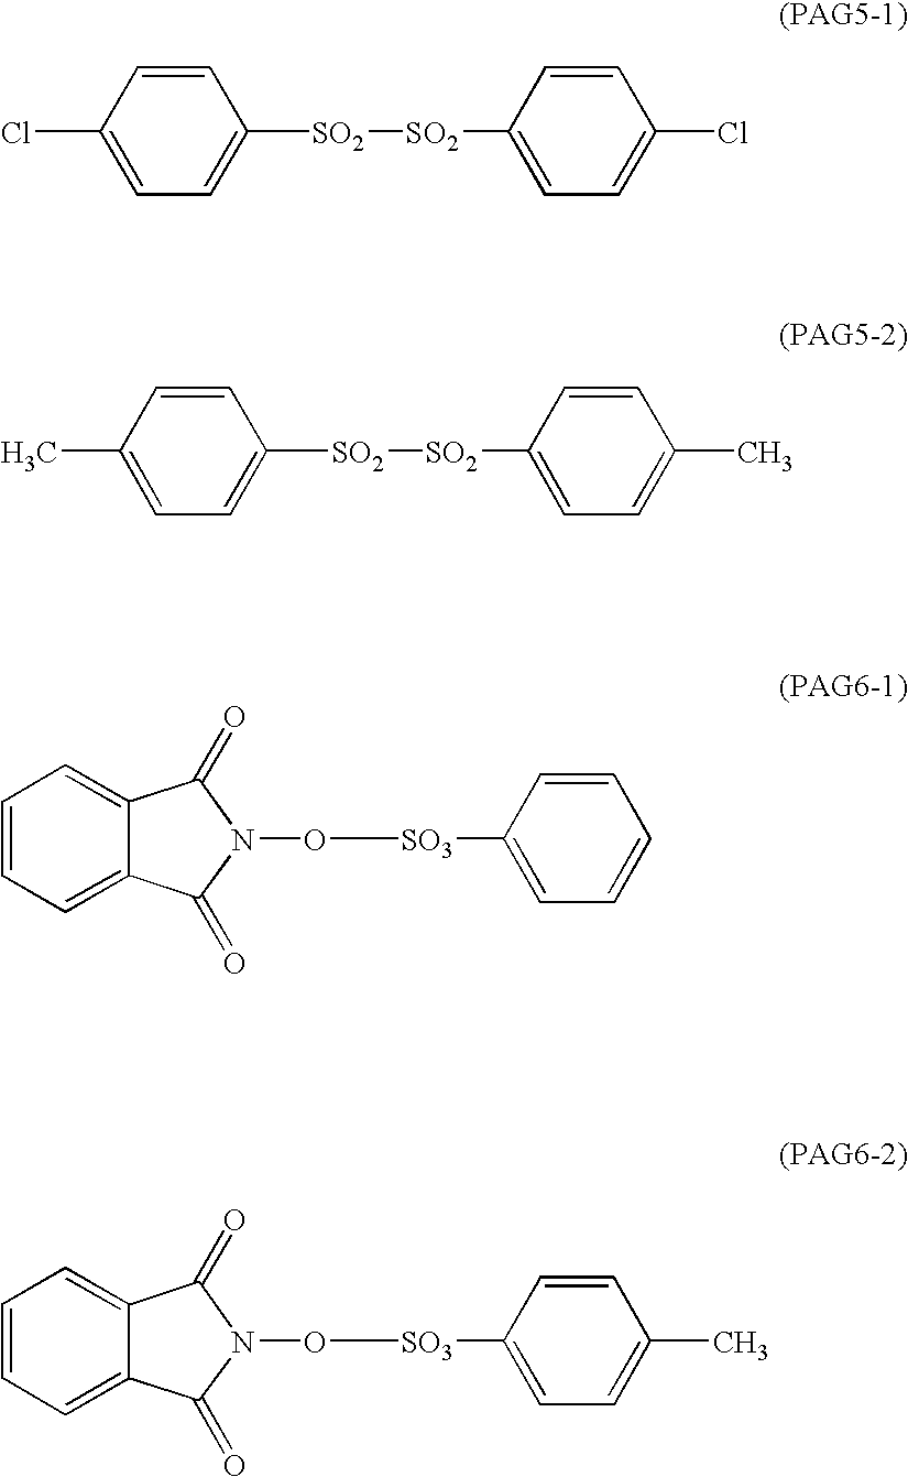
C1(Cl)=CC=C([SO2][SO2]C2=CC=C(Cl)C=C2)C=C1.C1(C)=CC=C([SO2][SO2]C2=CC=C(C)C=C2)C=C1.N1(O[SO3]C2=CC=CC=C2)C(=O)C2=CC=CC=C2C1=O.N1(O[SO3]C2=CC=C(C)C=C2)C(=O)C2=CC=CC=C2C1=O
